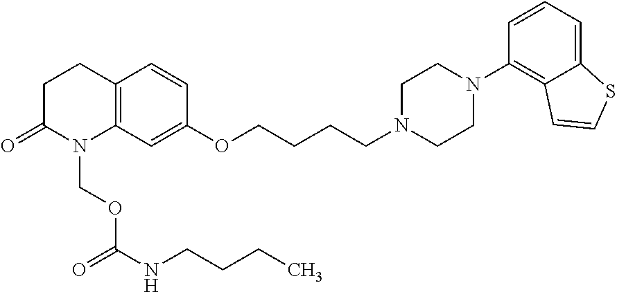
C12=C(CCC(=O)N1COC(NCCCC)=O)C=CC(OCCCCN1CCN(C3=C4C(=CC=C3)SC=C4)CC1)=C2
